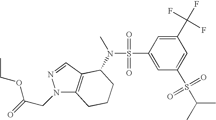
N1(CC(OCC)=O)C2=C(C=N1)C(N(S(=O)(=O)C1=CC(S(=O)(=O)C(C)C)=CC(C(F)(F)F)=C1)C)CCC2
